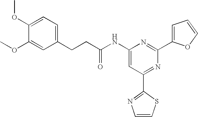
C1(NC(CCC2=CC=C(OC)C(OC)=C2)=O)=CC(C2=NC=CS2)=NC(C2=CC=CO2)=N1
